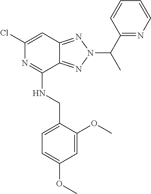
N(C1=NC(Cl)=CC2=NN(C(C3=NC=CC=C3)C)N=C12)CC1=CC=C(OC)C=C1OC
